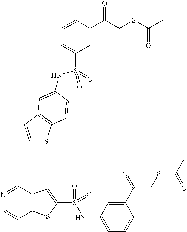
C1=CC2=C(S1)C=CC(NS(C1=CC=CC(C(CSC(C)=O)=O)=C1)(=O)=O)=C2.C12=C(C=NC=C1)C=C(S(=O)(=O)NC1=CC=CC(C(=O)CSC(C)=O)=C1)S2
